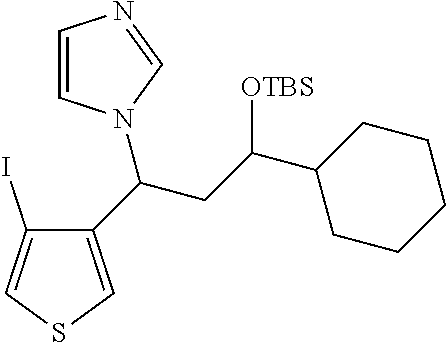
IC1=CSC=C1C(CC(C1CCCCC1)[OTBS])N1C=CN=C1
